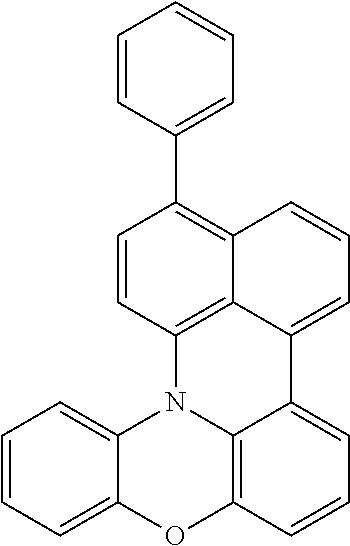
C1=CC(C2=C3C4=C(C=C2)N2C5=C(C=CC=C5C4=CC=C3)OC3=CC=CC=C23)=CC=C1
